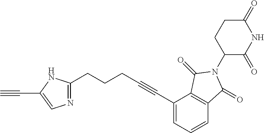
C1(=O)CCC(N2C(=O)C3=C(C(C#CCCCC4=NC=C(C#C)N4)=CC=C3)C2=O)C(=O)N1
